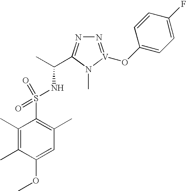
C1(C)=C(C)C(OC)=CC(C)=C1S(NC(C)C1=NN=[V](OC2=CC=C(F)C=C2)N1C)(=O)=O
